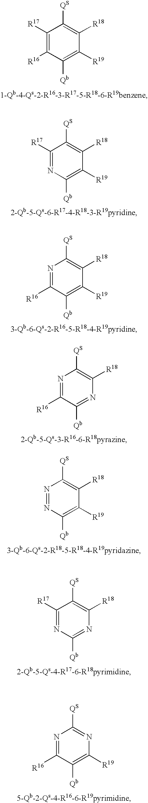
C1([R17])=C([R16])C([Qb])=C([R19])C([R18])=C1[QS].N1=NC([Qb])=C([R19])C([R18])=C1[QS].C1([R17])=NC([Qb])=NC([R18])=C1[QS].C1([R17])=NC([Qb])=C([R19])C([R18])=C1[QS].N1=C([R16])C([Qb])=C([R19])C([R18])=C1[QS].N1=C([R16])C([Qb])=NC([R18])=C1[QS].N1=C([R16])C([Qb])=C([R19])N=C1[QS]
